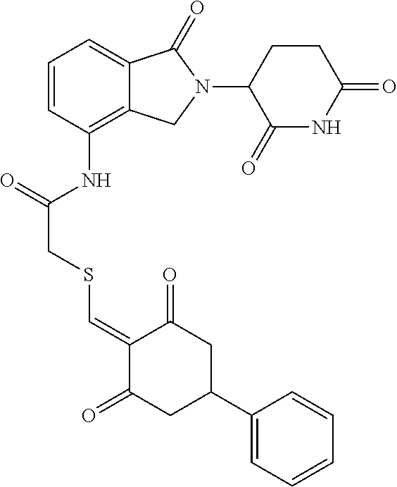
C1=CC(NC(CSC=C2C(=O)CC(C3=CC=CC=C3)CC2=O)=O)=C2C(=C1)C(=O)N(C1CCC(=O)NC1=O)C2
